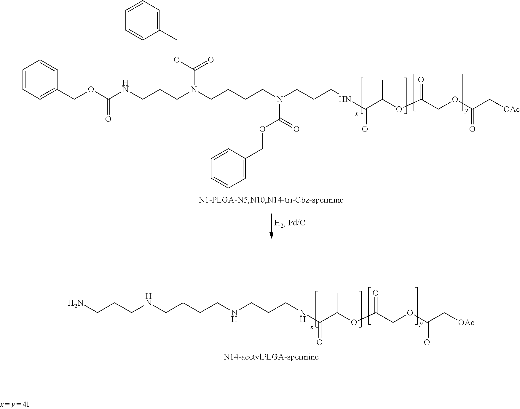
NCCCNCCCCNCCCNC(=O)C(OC(COC(C[OAc])=O)=O)C.C1=CC=C(COC(NCCCN(CCCCN(CCCNC(=O)C(OC(COC(C[OAc])=O)=O)C)C(=O)OCC2=CC=CC=C2)C(OCC2=CC=CC=C2)=O)=O)C=C1
